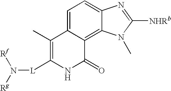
C1=C2C(=C3C(=C1)N=C([NHRb])N3C)C(=O)NC([L]N([Rg])[Rf])=C2C
